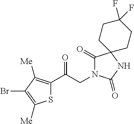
S1C(C(CN2C(=O)C3(NC2=O)CCC(F)(F)CC3)=O)=C([Me])C(Br)=C1[Me]
